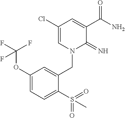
C1(Cl)=CN(CC2=CC(OC(F)(F)F)=CC=C2S(=O)(=O)C)C(=N)C(C(N)=O)=C1
